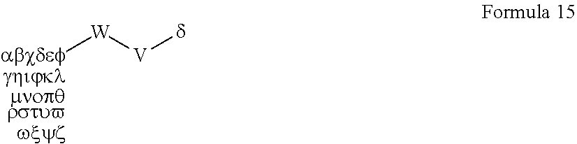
[W]([V][d])[abcdefghijklmnopqrstuvwxyz]
